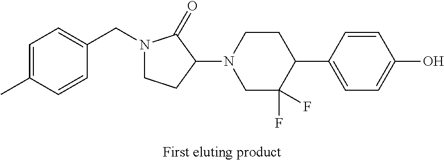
C(N1CCC(N2CC(F)(F)C(C3=CC=C(O)C=C3)CC2)C1=O)C1=CC=C(C)C=C1
